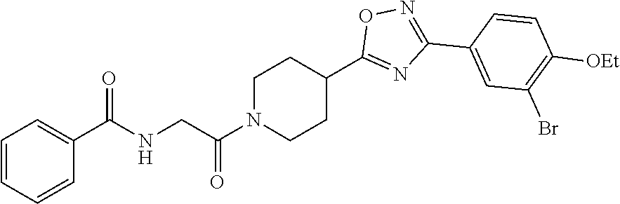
C(=O)(N1CCC(C2=NC(C3=CC(Br)=C([OEt])C=C3)=NO2)CC1)CNC(C1=CC=CC=C1)=O
